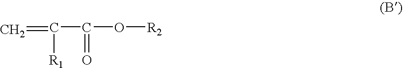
C=C(C(=O)O[R2])[R1]
